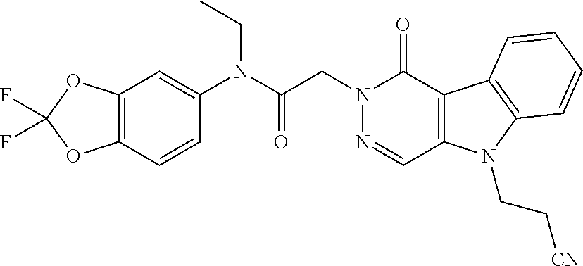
C12=C(OC(F)(F)O1)C=C(N(CC)C(=O)CN1N=CC3=C(C1=O)C1=C(N3CC[CN])C=CC=C1)C=C2
